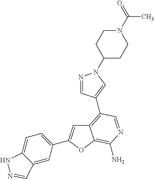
C12=C(C3=CN(C4CCN(C(C)=O)CC4)N=C3)C=NC(N)=C1OC(C1=CC=C3C(=C1)C=NN3)=C2
